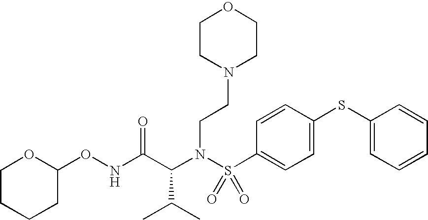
C(N(S(C1=CC=C(SC2=CC=CC=C2)C=C1)(=O)=O)CCN1CCOCC1)(C(NOC1OCCCC1)=O)C(C)C
